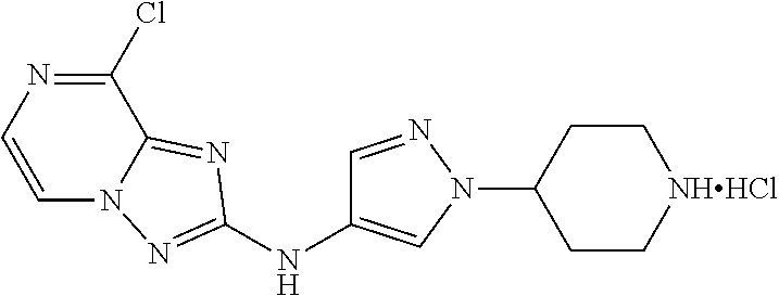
C1=CN=C(Cl)C2=NC(NC3=CN(C4CC[NHHCl]CC4)N=C3)=NN12
